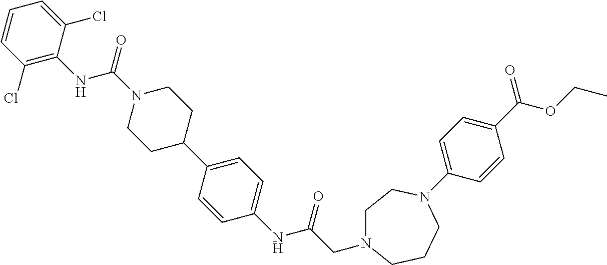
C1=CC(Cl)=C(NC(N2CCC(C3=CC=C(NC(=O)CN4CCN(C5=CC=C(C(=O)OCC)C=C5)CCC4)C=C3)CC2)=O)C(Cl)=C1
